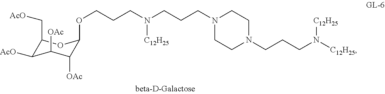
O(CCCN(CCCN1CCN(CCCN([C12H25])[C12H25])CC1)[C12H25])C1C([OAc])C([OAc])C([AcO])C(C[AcO])O1
